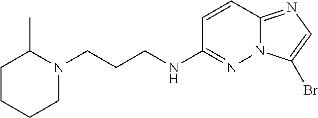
C1=CC2=NC=C(Br)N2N=C1NCCCN1C(C)CCCC1
